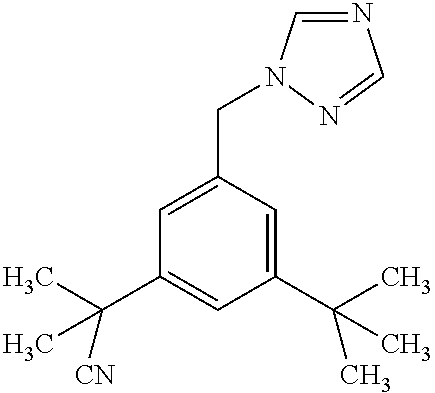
C1=C(CN2C=NC=N2)C=C(C(C)(C)C)C=C1C(C)([CN])C
